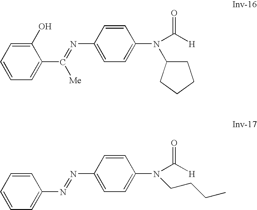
C1(O)=CC=CC=C1C(=NC1=CC=C(N(C2CCCC2)C([H])=O)C=C1)[Me].C1=CC=CC=C1N=NC1=CC=C(N(C([H])=O)CCCC)C=C1
